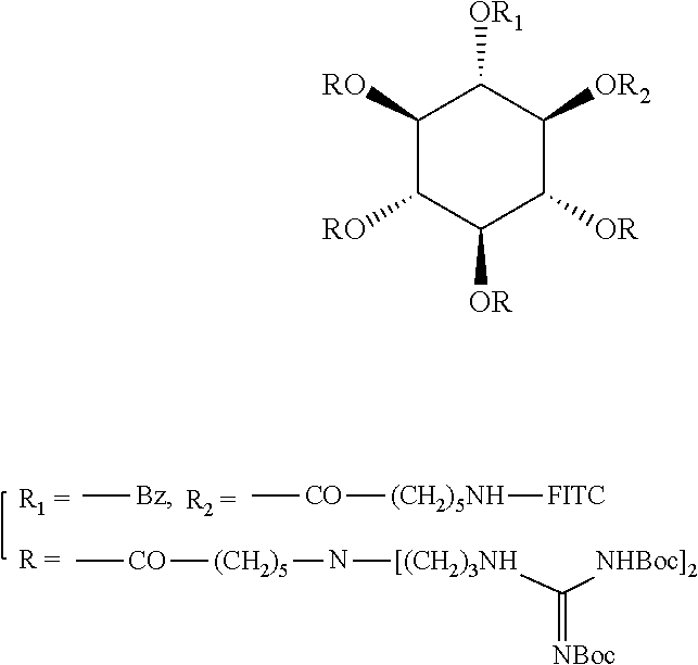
C[Bz].C[CO][(CH2)5]N[[(CH2)3NH]C([NHBoc]2])=[NBoc].C[CO][(CH2)5NH][FITC].C1([RO])C([RO])C([OR])C([OR])C([OR2])C1[OR1]
